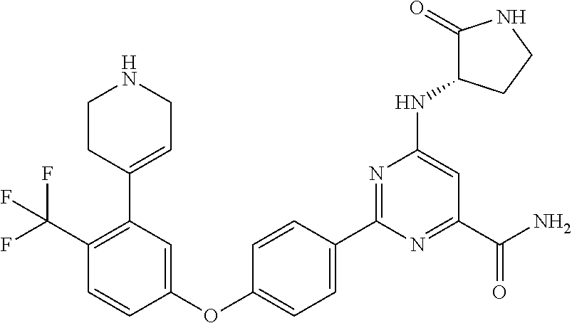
C1(C2=CC=C(OC3=CC(C4=CCNCC4)=C(C(F)(F)F)C=C3)C=C2)=NC(NC2C(=O)NCC2)=CC(C(N)=O)=N1
